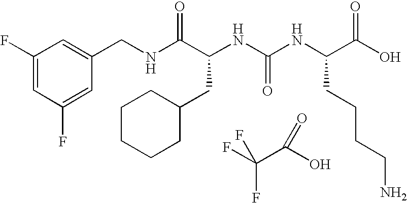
N(C(C(NC(NC(C(O)=O)CCCCN)=O)CC1CCCCC1)=O)CC1=CC(F)=CC(F)=C1.FC(C(O)=O)(F)F
